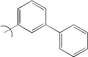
C1=C(C)C=C(C2=CC=CC=C2)C=C1
